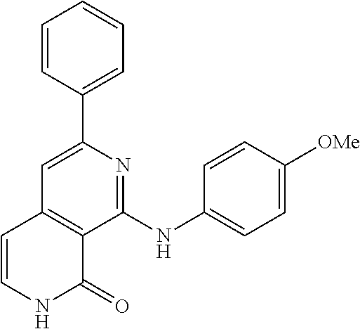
C1(C2=CC3=C(C(NC4=CC=C([OMe])C=C4)=N2)C(=O)NC=C3)=CC=CC=C1
